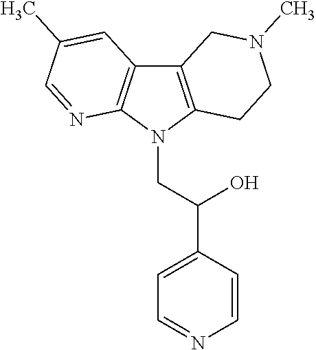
C12=C(N(CC(C3=CC=NC=C3)O)C3=C1C=C(C)C=N3)CCN(C)C2
